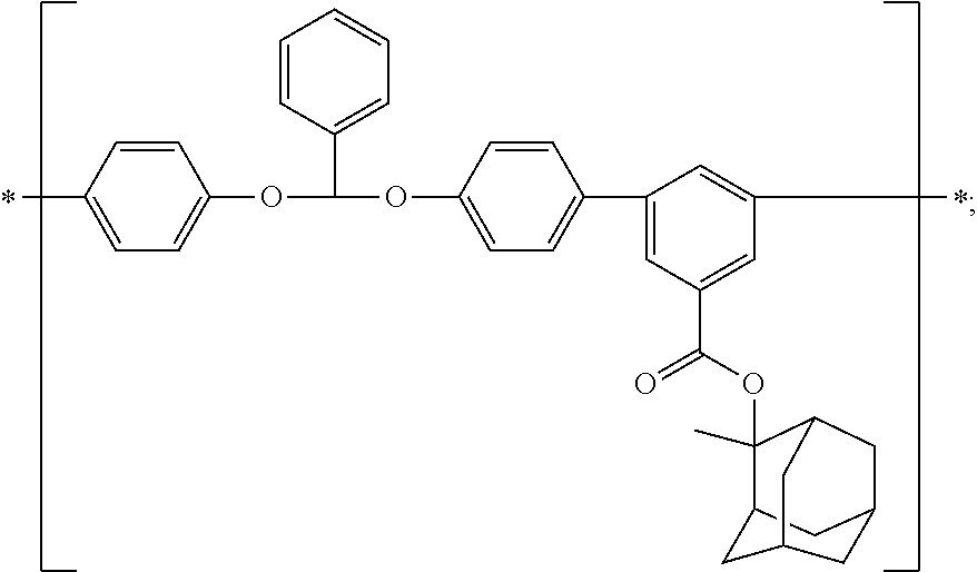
CC1=CC=C(OC(OC2=CC=C(C3=CC(C(OC4(C)C5CC6CC(C5)CC4C6)=O)=CC(C)=C3)C=C2)C2=CC=CC=C2)C=C1
